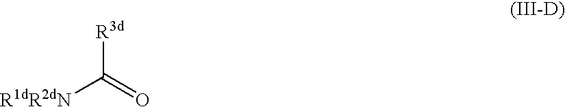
[R3d]C([R1dR2dN])=O
